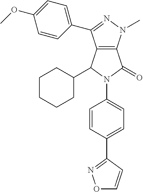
C12=C(N(C)N=C1C1=CC=C(OC)C=C1)C(=O)N(C1=CC=C(C3=NOC=C3)C=C1)C2C1CCCCC1
